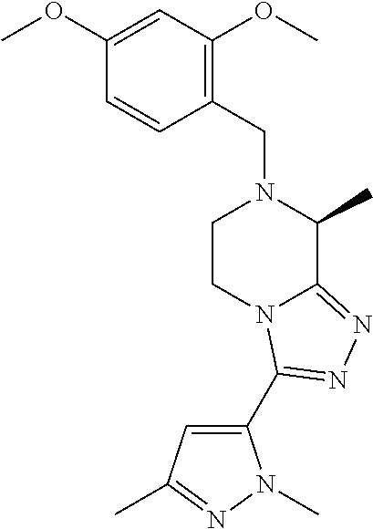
C1(OC)=CC(OC)=C(CN2C(C)C3=NN=C(C4=CC(C)=NN4C)N3CC2)C=C1
